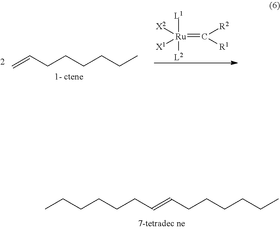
CCCCCCC=CCCCCCC.[Ru](=C([R2])[R1])([L1])([L2])([X2])[X1].C=CCCCCCC
